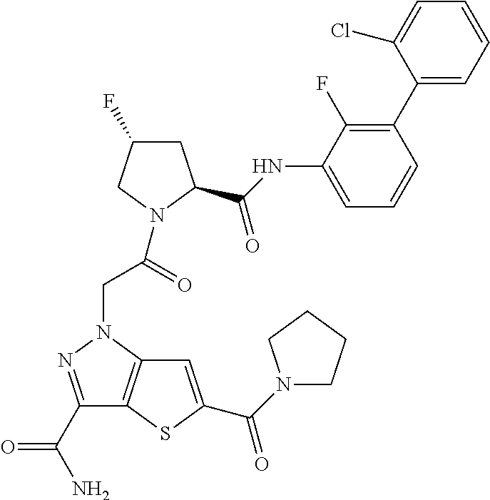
C1(C(N)=O)=NN(CC(=O)N2CC(F)CC2C(NC2=CC=CC(C3=CC=CC=C3Cl)=C2F)=O)C2=C1SC(C(=O)N1CCCC1)=C2
